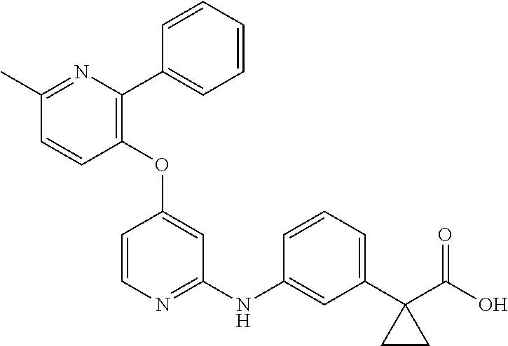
C1(C)=NC(C2=CC=CC=C2)=C(OC2=CC(NC3=CC(C4(C(O)=O)CC4)=CC=C3)=NC=C2)C=C1
